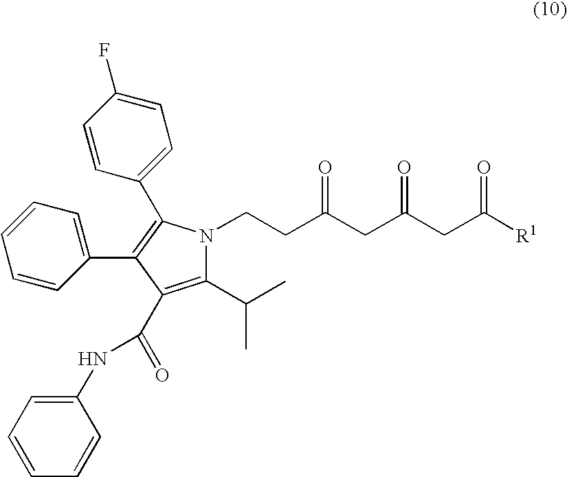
C1=CC(C2=C(C3=CC=C(F)C=C3)N(CCC(CC(CC([R1])=O)=O)=O)C(C(C)C)=C2C(=O)NC2=CC=CC=C2)=CC=C1
